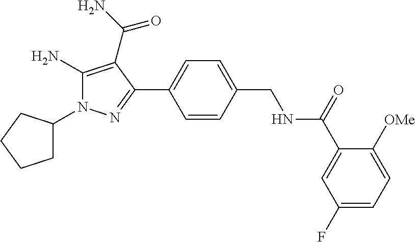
C1C(N2C(N)=C(C(N)=O)C(C3=CC=C(CNC(C4=CC(F)=CC=C4[OMe])=O)C=C3)=N2)CCC1
